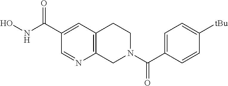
C12=C(C=C(C(NO)=O)C=N1)CCN(C(=O)C1=CC=C([tBu])C=C1)C2
